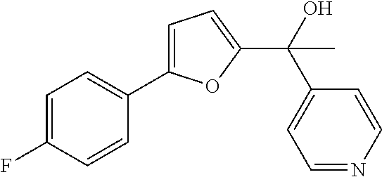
C1=C(F)C=CC(C2=CC=C(C(O)(C3=CC=NC=C3)C)O2)=C1
